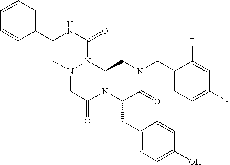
C1=CC=C(CNC(=O)N2N(C)CC(=O)N3C2CN(CC2=CC=C(F)C=C2F)C(=O)C3CC2=CC=C(O)C=C2)C=C1
